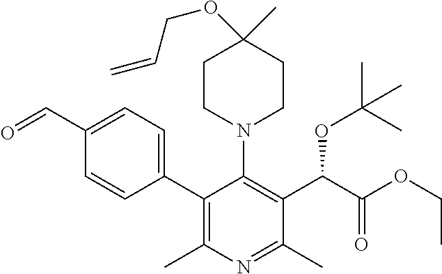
C1(C2=CC=C(C=O)C=C2)=C(C)N=C(C)C(C(C(OCC)=O)OC(C)(C)C)=C1N1CCC(C)(OCC=C)CC1
